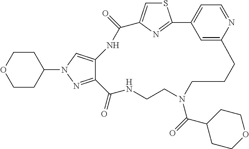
S1C=C2N=C1C1=CC=NC(=C1)CCCN(C(=O)C1CCOCC1)CCNC(=O)C1=NN(C3CCOCC3)C=C1NC2=O
